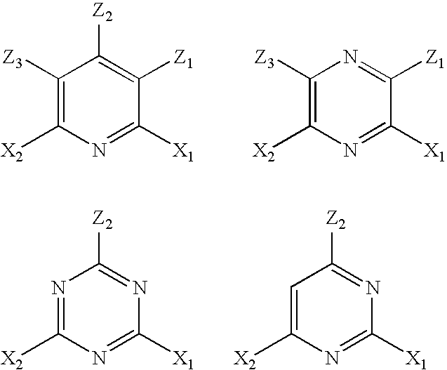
C1([Z3])=C([X2])N=C([X1])C([Z1])=C1[Z2].C1([Z3])=C([X2])N=C([X1])C([Z1])=N1.N1=C([X2])N=C([X1])N=C1[Z2].C1=C([X2])N=C([X1])N=C1[Z2]
